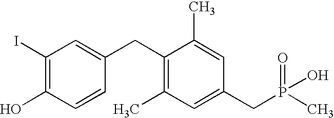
C1(I)=C(O)C=CC(CC2=C(C)C=C(CP(O)(=O)C)C=C2C)=C1
